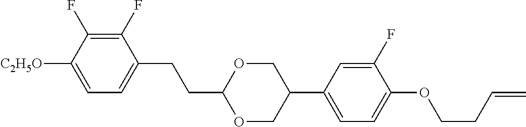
C1(F)=C(F)C([C2H5O])=CC=C1CCC1OCC(C2=CC=C(OCCC=C)C(F)=C2)CO1
